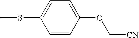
C1=CC(OC[CN])=CC=C1SC
